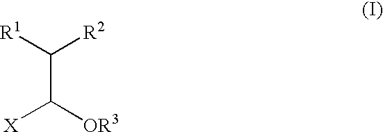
C(C([OR3])[X])([R1])[R2]
